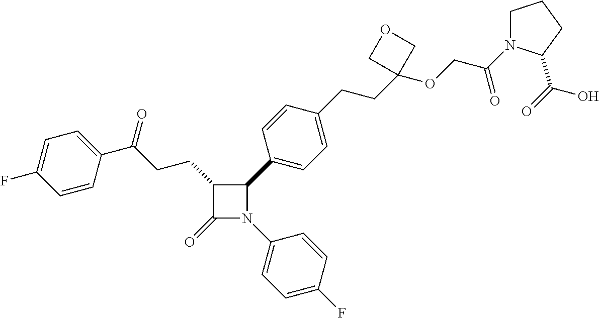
C1(=O)N(C2=CC=C(F)C=C2)C(C2=CC=C(CCC3(OCC(=O)N4CCCC4C(=O)O)COC3)C=C2)C1CCC(C1=CC=C(F)C=C1)=O
